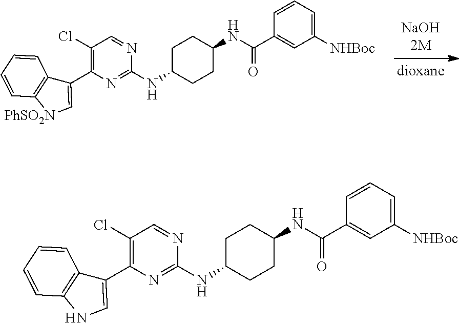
C1(Cl)=C(C2=C[PhSO2N]C3=C2C=CC=C3)N=C(NC2CCC(NC(C3=CC([NHBoc])=CC=C3)=O)CC2)N=C1.C1(Cl)=C(C2=CNC3=C2C=CC=C3)N=C(NC2CCC(NC(C3=CC([NHBoc])=CC=C3)=O)CC2)N=C1
